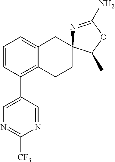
C1=CC(C2=CN=C([CF3])N=C2)=C2C(=C1)CC1(CC2)N=C(N)OC1C
